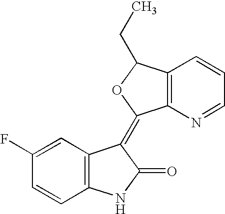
C1(F)=CC2=C(C=C1)NC(=O)C2=C1C2=C(C(CC)O1)C=CC=N2
